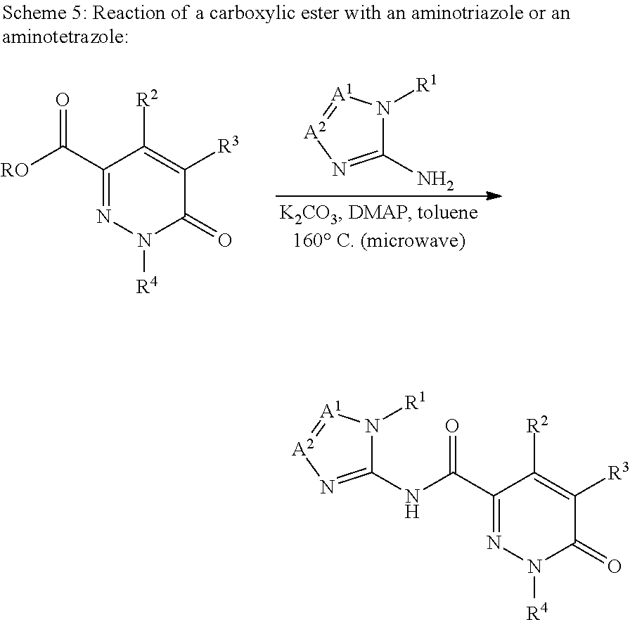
C(C1=NN([R4])C(=O)C([R3])=C1[R2])(=O)NC1=N[A2]=[A1]N1[R1].C(C1=NN([R4])C(=O)C([R3])=C1[R2])([RO])=O.C1(N)=N[A2]=[A1]N1[R1]
